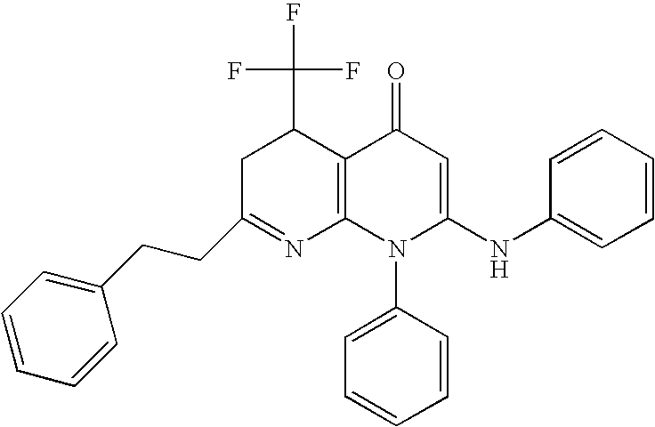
C1(CCC2=CC=CC=C2)=NC2=C(C(C(F)(F)F)C1)C(=O)C=C(NC1=CC=CC=C1)N2C1=CC=CC=C1
